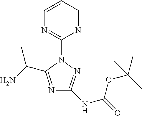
N1=C(C(N)C)N(C2=NC=CC=N2)N=C1NC(OC(C)(C)C)=O
